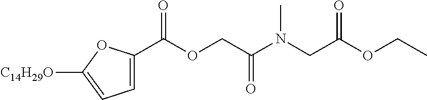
O=C(OCC(N(C)CC(=O)OCC)=O)C1=CC=C([C14H29O])O1
